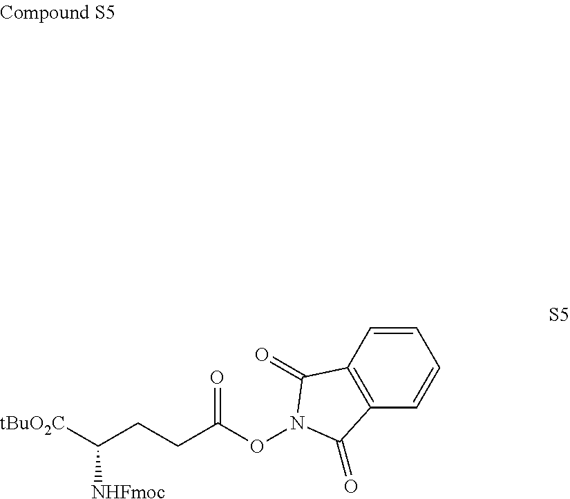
C12=C(C=CC=C1)C(=O)N(OC(CCC([tBuO2C])[NHFmoc])=O)C2=O
